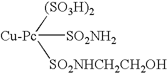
[Cu-Pc]([(SO3H)2])([SO2NHCH2CH2OH])[SO2NH2]
